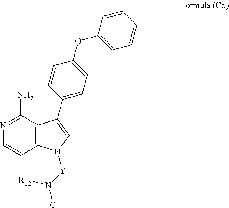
N1=C(N)C2=C(C=C1)N([Y]N([G])[R12])C=C2C1=CC=C(OC2=CC=CC=C2)C=C1
